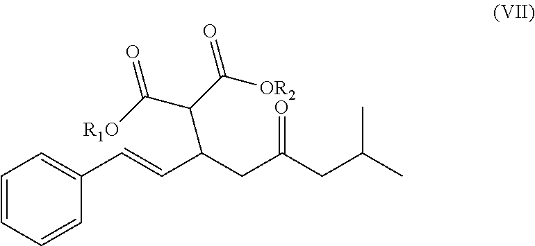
C1=CC=CC(C=CC(CC(CC(C)C)=O)C(C(=O)[R1O])C([OR2])=O)=C1
